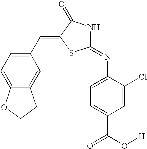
C1=C(Cl)C(N=C2NC(=O)C(=CC3=CC=C4C(=C3)CCO4)S2)=CC=C1C(O[H])=O
